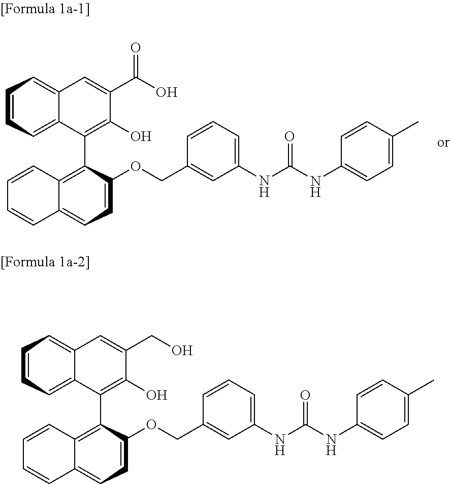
C1=C2C(=CC=C1)C=C(C(O)=O)C(O)=C2C1=C2C(=CC=C1OCC1=CC(NC(NC3=CC=C(C)C=C3)=O)=CC=C1)C=CC=C2.C1=C2C(=CC=C1)C=C(CO)C(O)=C2C1=C2C(=CC=C1OCC1=CC(NC(NC3=CC=C(C)C=C3)=O)=CC=C1)C=CC=C2
